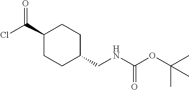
C1(C(=O)Cl)CCC(CNC(=O)OC(C)(C)C)CC1
